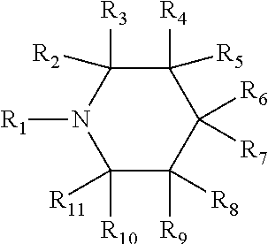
C1([R10])([R11])C([R9])([R8])C([R6])([R7])C([R4])([R5])C([R3])([R2])N1[R1]
